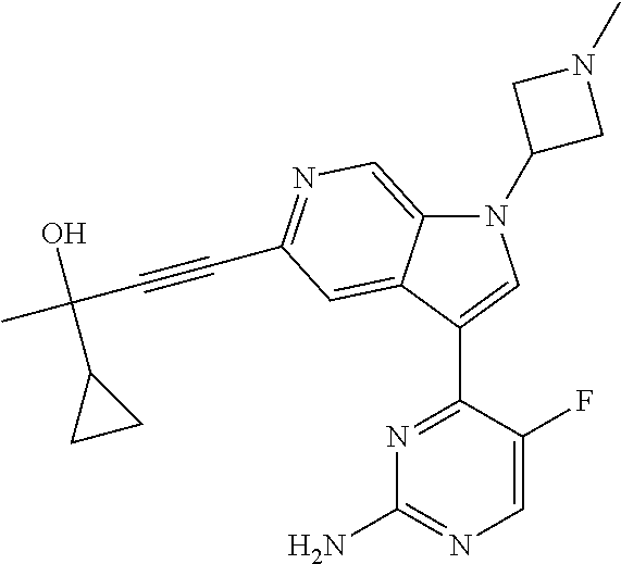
N1(C2CN(C)C2)C2=CN=C(C#CC(C)(O)C3CC3)C=C2C(C2=NC(N)=NC=C2F)=C1
